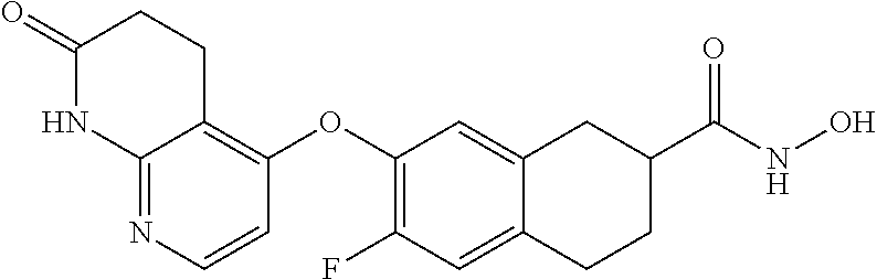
O(C1=C(F)C=C2C(=C1)CC(C(NO)=O)CC2)C1=C2C(=NC=C1)NC(=O)CC2
